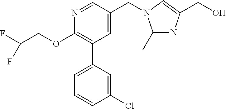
C1(OCC(F)F)=C(C2=CC=CC(Cl)=C2)C=C(CN2C(C)=NC(CO)=C2)C=N1
